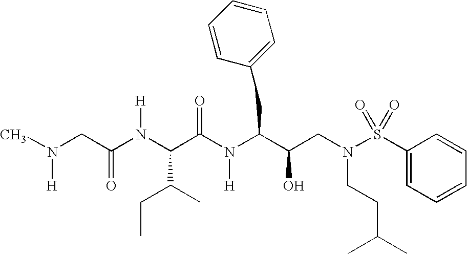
N(C(C(N(C(C(CN(S(C1=CC=CC=C1)(=O)=O)CCC(C)C)O)CC1=CC=CC=C1)[H])=O)C(CC)C)(C(CN(C)[H])=O)[H]
